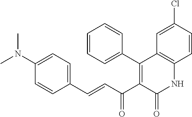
C1=CC=C(C2=C(C(C=CC3=CC=C(N(C)C)C=C3)=O)C(=O)NC3=C2C=C(Cl)C=C3)C=C1
